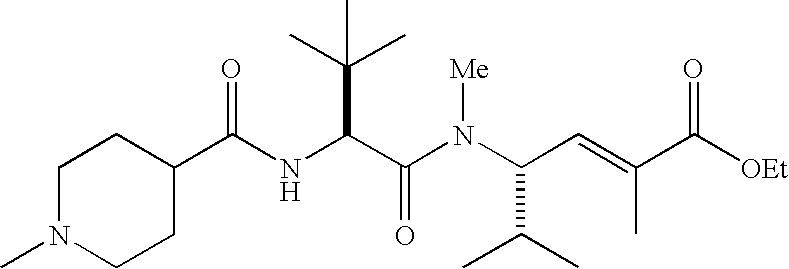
C(NC(C(N(C(C=C(C([OEt])=O)C)C(C)C)[Me])=O)C(C)(C)C)(C1CCN(C)CC1)=O
